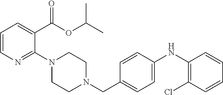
C1=C(C(OC(C)C)=O)C(N2CCN(CC3=CC=C(NC4=C(Cl)C=CC=C4)C=C3)CC2)=NC=C1
